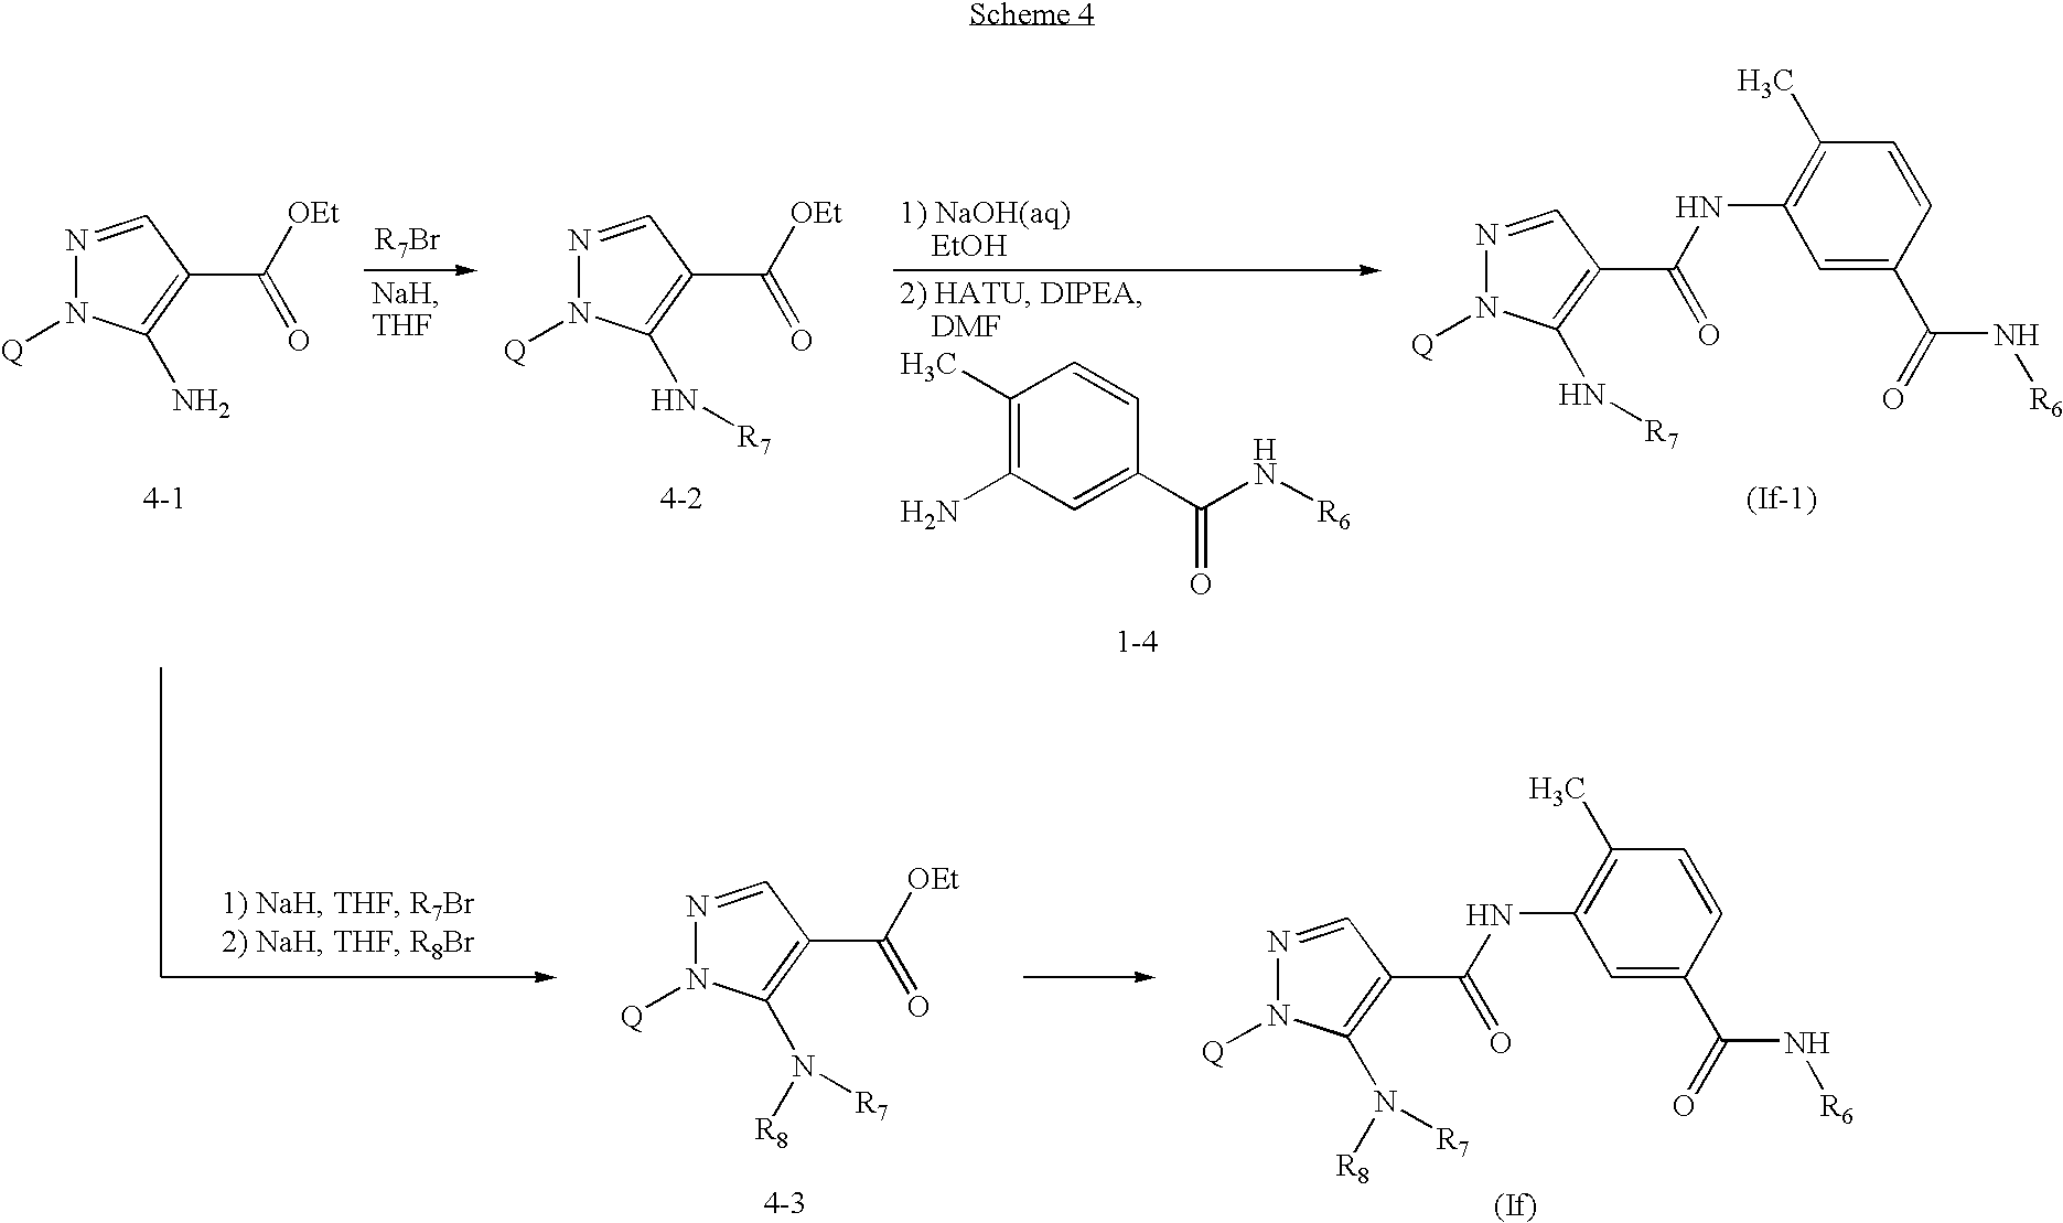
N1=CC(C([OEt])=O)=C(N)N1[Q].N1=CC(C([OEt])=O)=C(N[R7])N1[Q].C1(C)=C(N)C=C(C(N[R6])=O)C=C1.N1=CC(C(NC2=C(C)C=CC(C(=O)N[R6])=C2)=O)=C(N[R7])N1[Q].N1=CC(C([OEt])=O)=C(N([R8])[R7])N1[Q].N1=CC(C(NC2=C(C)C=CC(C(=O)N[R6])=C2)=O)=C(N([R7])[R8])N1[Q]
